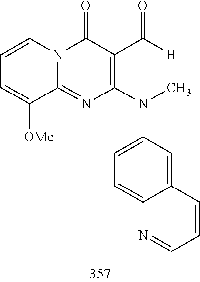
C1=CC=C([OMe])C2=NC(N(C3=CC=C4C(=C3)C=CC=N4)C)=C(C([H])=O)C(=O)N12
